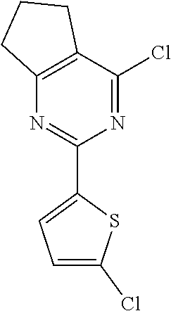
C12=C(C(Cl)=NC(C3=CC=C(Cl)S3)=N1)CCC2
